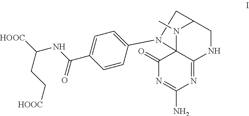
C1=CC(N2C34N(C)C(CNC3=NC(N)=NC4=O)C2)=CC=C1C(NC(CC[HOOC])[HOOC])=O
